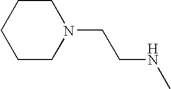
C(N1CCCCC1)CNC
